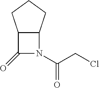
C12C(CCC1)N(C(CCl)=O)C2=O
